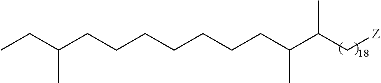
C(CCCCCC(C(C[Z])C)C)CC(CC)C
